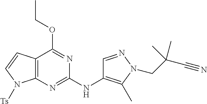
C12=C(N=C(NC3=C(C)N(CC(C#N)(C)C)N=C3)N=C1OCC)N([Ts])C=C2
